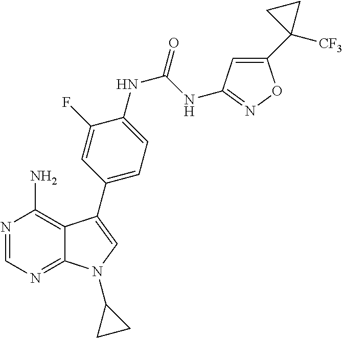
N1=CN=C2C(=C1N)C(C1=CC=C(NC(NC3=NOC(C4([CF3])CC4)=C3)=O)C(F)=C1)=CN2C1CC1
